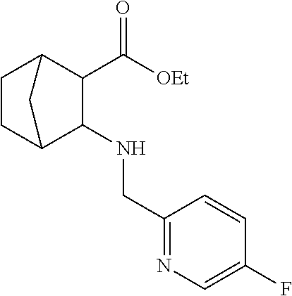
N(CC1=NC=C(F)C=C1)C1C(C([OEt])=O)C2CCC1C2
